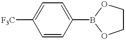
C1=CC(B2OCCO2)=CC=C1[F3C]
